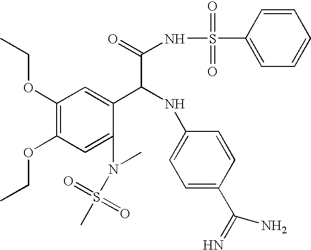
C1(OCC)=C(OCC)C=C(N(C)S(=O)(C)=O)C(C(NC2=CC=C(C(=N)N)C=C2)C(NS(=O)(=O)C2=CC=CC=C2)=O)=C1
